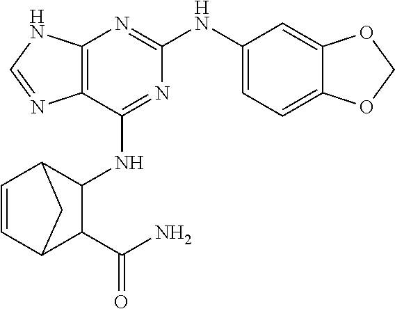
C12=C(N=C(NC3=CC=C4C(=C3)OCO4)N=C1NC1C3C=CC(C1C(N)=O)C3)NC=N2
